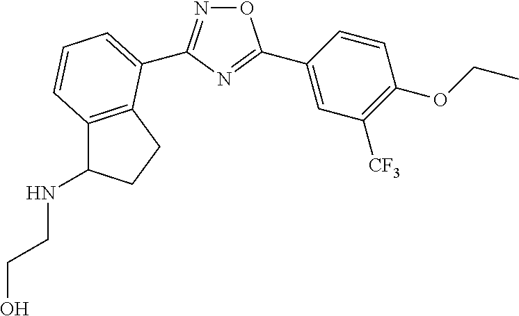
O1N=C(C2=CC=CC3=C2CCC3NCCO)N=C1C1=CC([CF3])=C(OCC)C=C1
